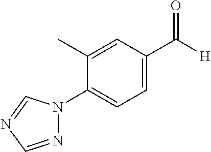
C1=C(C)C(N2N=CN=C2)=CC=C1C([H])=O
